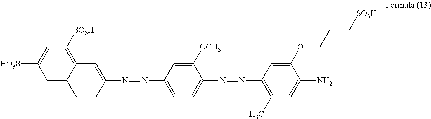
C1=C2C(=C([SO3H])C=C1[HO3S])C=C(N=NC1=CC=C(N=NC3=C(C)C=C(N)C(OCCC[SO3H])=C3)C([OCH3])=C1)C=C2
